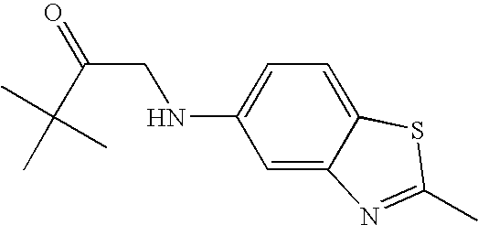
C(C(=O)CNC1=CC=C2C(=C1)N=C(C)S2)(C)(C)C
